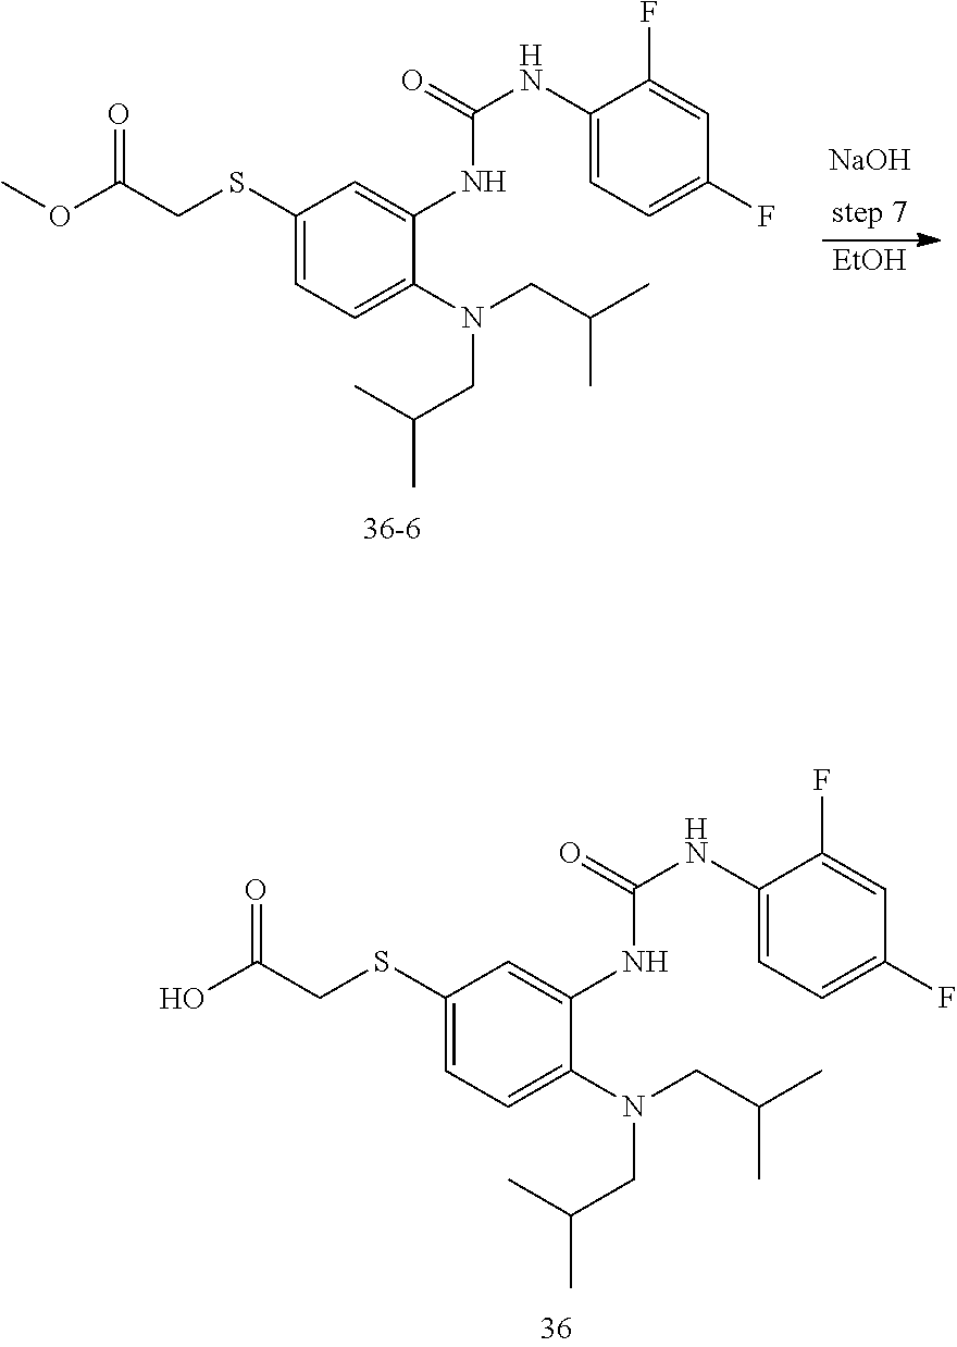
[NaOH].[EtOH].C1(SCC(OC)=O)=CC=C(N(CC(C)C)CC(C)C)C(NC(NC2=CC=C(F)C=C2F)=O)=C1.C1(SCC(O)=O)=CC=C(N(CC(C)C)CC(C)C)C(NC(NC2=CC=C(F)C=C2F)=O)=C1
